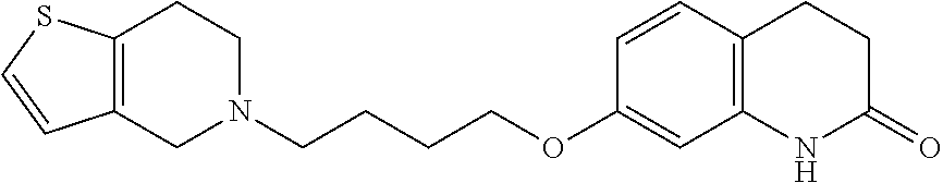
C12=C(SC=C1)CCN(CCCCOC1=CC3=C(C=C1)CCC(=O)N3)C2
